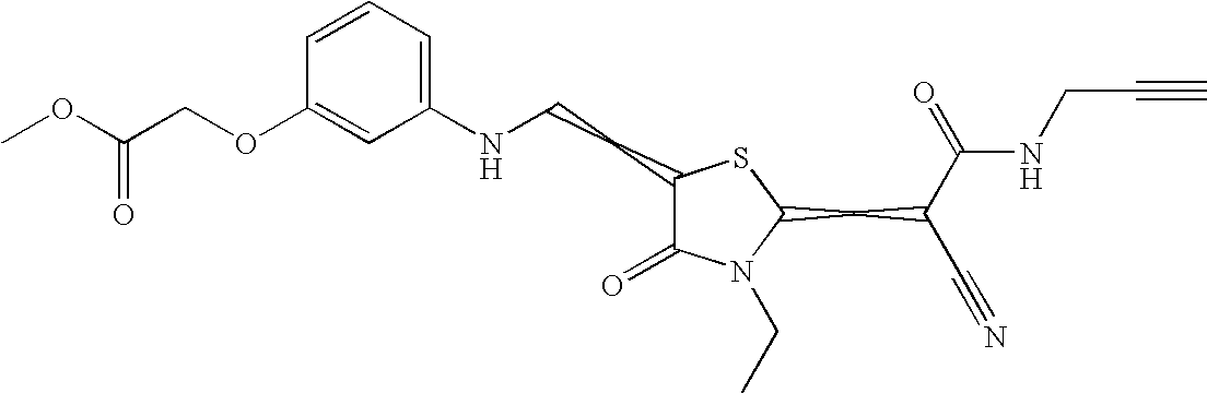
C1=CC=C(NCCC2C(=O)N(CC)C(CC(C#N)C(=O)NCC#C)S2)C=C1OCC(OC)=O
